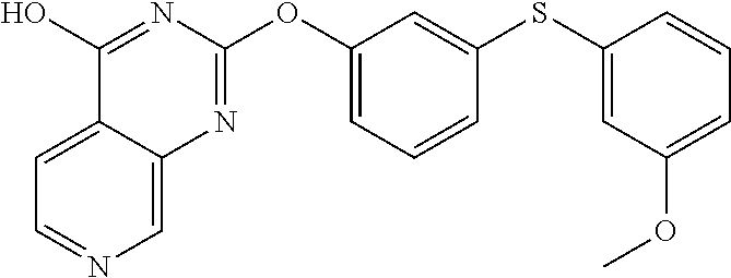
C1=C2C(=CN=C1)N=C(OC1=CC=CC(SC3=CC(OC)=CC=C3)=C1)N=C2O
